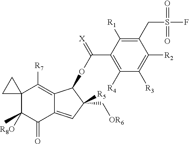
C12(C([R8O])(C)C(=O)C3=CC([R5])(C[OR6])C(OC(C4=C([R4])C([R3])=C([R2])C(CS(F)(=O)=O)=C4[R1])=[X])C3=C1[R7])CC2
